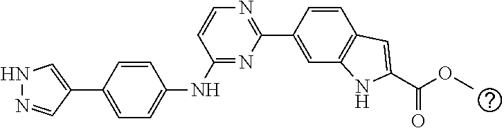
C1=CC(C2=CNN=C2)=CC=C1NC1=NC(C2=CC3=C(C=C2)C=C(C(OC)=O)N3)=NC=C1
